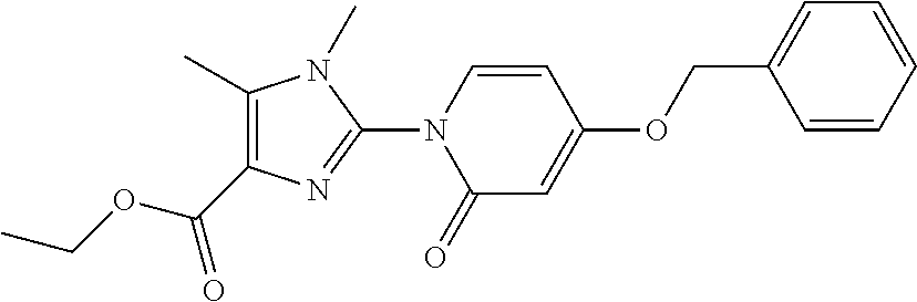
O(C(C1=C(C)N(C)C(N2C(=O)C=C(OCC3=CC=CC=C3)C=C2)=N1)=O)CC
